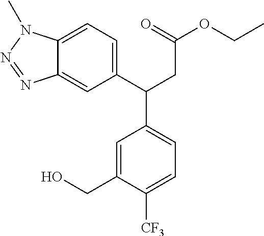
OCC1=CC(C(CC(OCC)=O)C2=CC=C3C(=C2)N=NN3C)=CC=C1[CF3]
